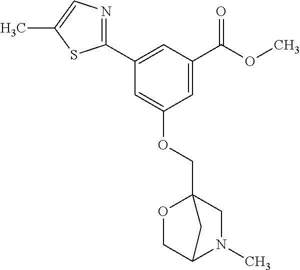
C1(C2=CC(C(=O)OC)=CC(OCC34OCC(N(C)C3)C4)=C2)=NC=C(C)S1
